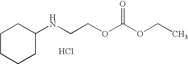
O=C(OCC)OCCNC1CCCCC1.Cl
